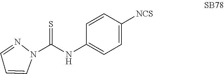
N1(C(NC2=CC=C([NCS])C=C2)=S)N=CC=C1
